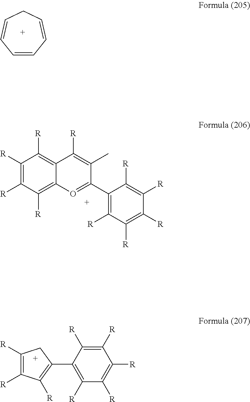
C1=CC=CCC=C1.C1([R])=C([R])C([R])=C2C(=C1[R])C([R])=C(C)C(C1=C([R])C([R])=C([R])C([R])=C1[R])=O2.C1([R])=C([R])C(C2=C([R])C([R])=C([R])C2)=C([R])C([R])=C1[R]
